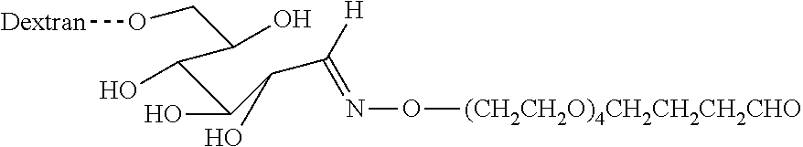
[Dextran]OCC(O)C(O)C(O)C(C([H])=NO[(CH2CH2O)4CH2CH2CH2CHO])O
